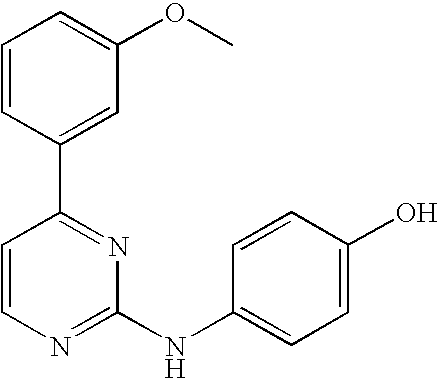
C1=CC(C2=NC(NC3=CC=C(O)C=C3)=NC=C2)=CC(OC)=C1
